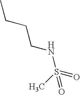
CCCCNS(=O)(C)=O
